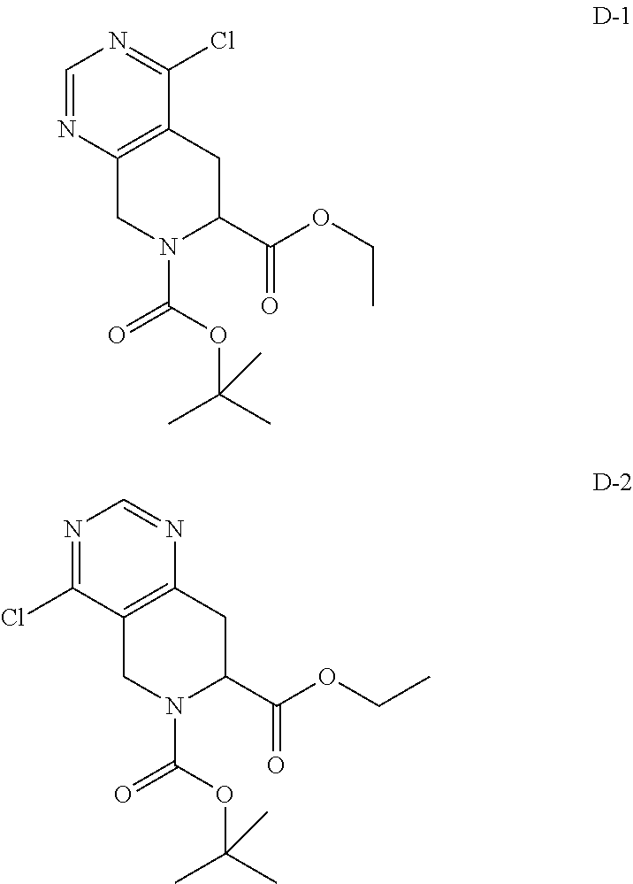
C1=NC2=C(C(Cl)=N1)CC(C(OCC)=O)N(C(OC(C)(C)C)=O)C2.N1=C(Cl)C2=C(N=C1)CC(C(OCC)=O)N(C(OC(C)(C)C)=O)C2
